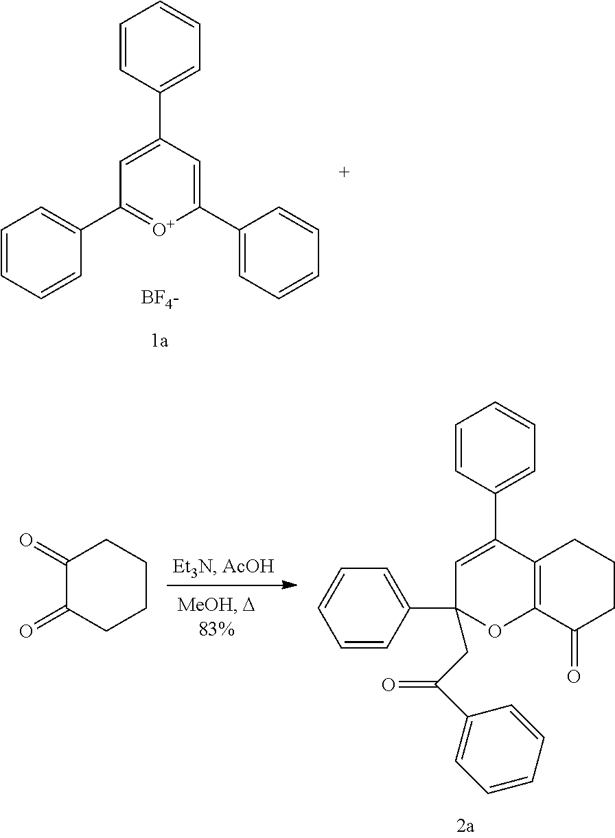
C1=CC(C2=CC(C3=CC=CC=C3)=[O+]C(C3=CC=CC=C3)=C2)=CC=C1.[BF4-].C12=C(C(C3=CC=CC=C3)=CC(C3=CC=CC=C3)(CC(C3=CC=CC=C3)=O)O1)CCCC2=O.C1C(=O)C(=O)CCC1
